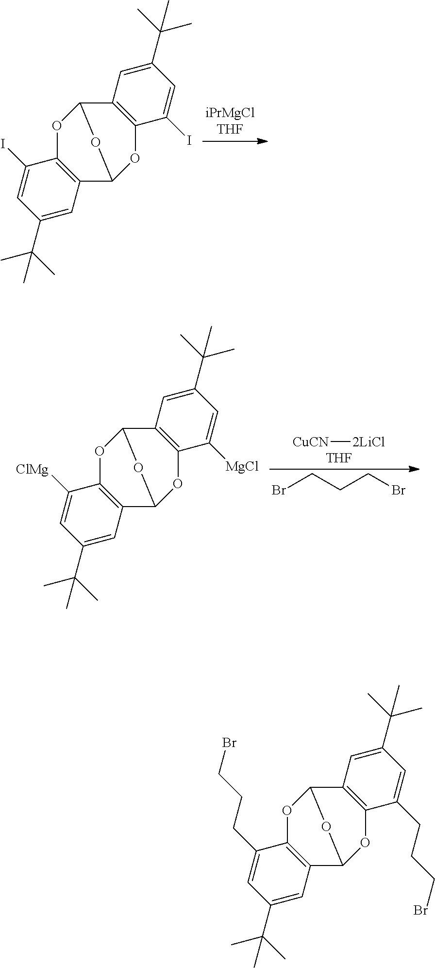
O1C2=C(C3OC4=C(C1O3)C=C(C(C)(C)C)C=C4I)C=C(C(C)(C)C)C=C2I.O1C2=C(C3OC4=C(C1O3)C=C(C(C)(C)C)C=C4[MgCl])C=C(C(C)(C)C)C=C2[ClMg].[THF].[CuCN][2LiCl].BrCCCBr.O1C2=C(C3OC4=C(C1O3)C=C(C(C)(C)C)C=C4CCCBr)C=C(C(C)(C)C)C=C2CCCBr
